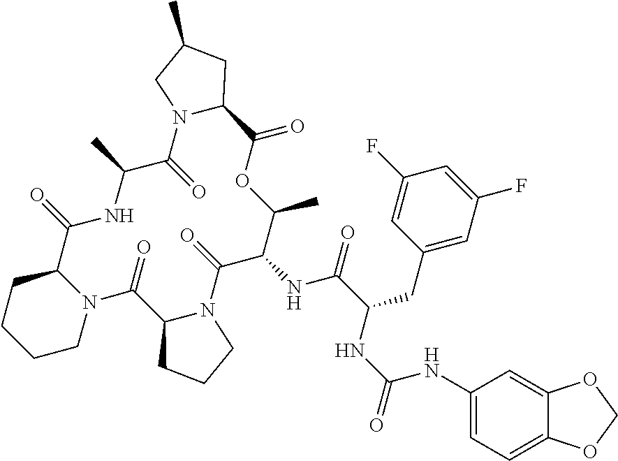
C1(NC(NC(C(=O)NC2C(=O)N3C(C(=O)N4C(C(=O)NC(C)C(=O)N5C(C(=O)OC2C)CC(C)C5)CCCC4)CCC3)CC2=CC(F)=CC(F)=C2)=O)=CC=C2C(=C1)OCO2
